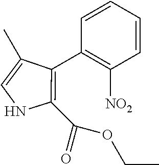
C1=CC=CC(C2=C(C(=O)OCC)NC=C2C)=C1[NO2]
